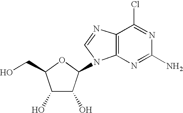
C1(O)C(O)C(N2C3=C(N=C2)C(Cl)=NC(N)=N3)OC1CO
